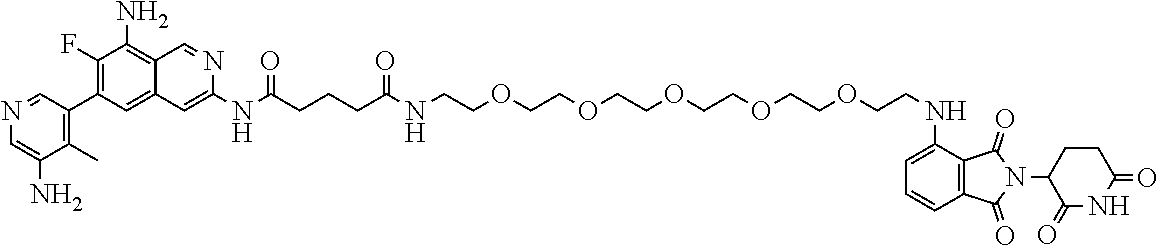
N(C(CCCC(NCCOCCOCCOCCOCCOCCNC1=CC=CC2=C1C(=O)N(C1CCC(=O)NC1=O)C2=O)=O)=O)C1=CC2=CC(C3=C(C)C(N)=CN=C3)=C(F)C(N)=C2C=N1
